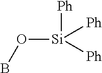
O([Si]([Ph])([Ph])[Ph])B
